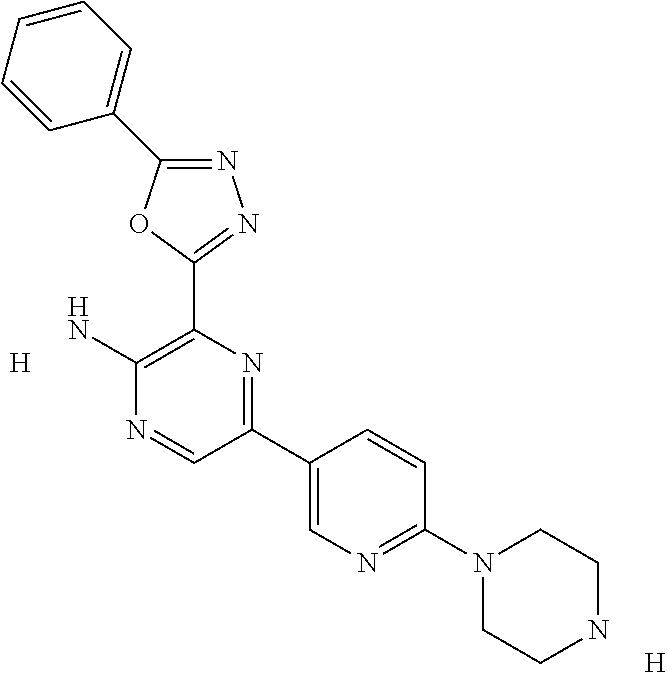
N1=C(C2=CC=CC=C2)OC(C2=C(N)N=CC(C3=CN=C(N4CCNCC4)C=C3)=N2)=N1.[H].[H]
